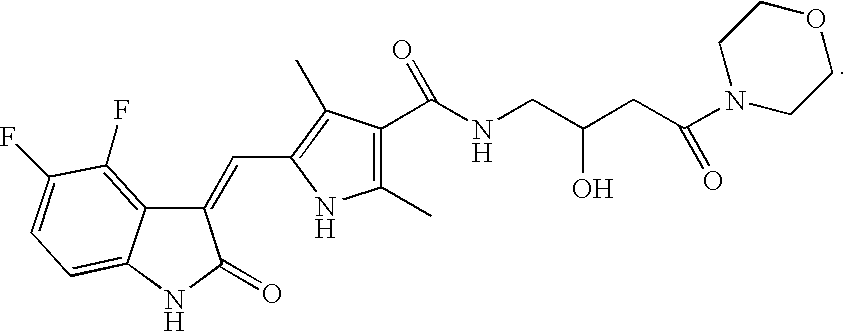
C1COCCN1C(CC(CNC(C1=C(C)NC(C=C2C3=C(F)C(F)=CC=C3NC2=O)=C1C)=O)O)=O
